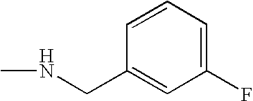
C1(CNC)=CC(F)=CC=C1
